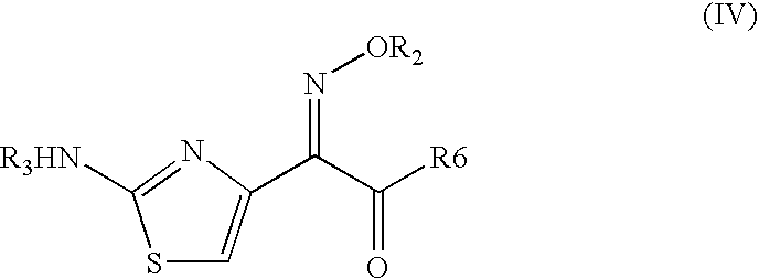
S1C=C(C(C(=O)[R6])=N[OR2])N=C1[R3HN]
